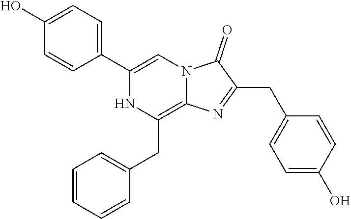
C1(C2=CN3C(=C(CC4=CC=CC=C4)N2)N=C(CC2=CC=C(O)C=C2)C3=O)=CC=C(O)C=C1
